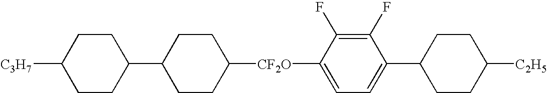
C1CC(C2CCC([CF2O]C3=CC=C(C4CCC([C2H5])CC4)C(F)=C3F)CC2)CCC1[C3H7]
